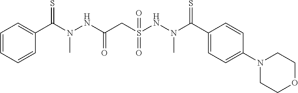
C1(C(N(NC(CS(NN(C(C2=CC=C(N3CCOCC3)C=C2)=S)C)(=O)=O)=O)C)=S)=CC=CC=C1
